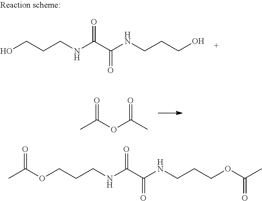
CC(OC(C)=O)=O.OCCCNC(C(NCCCO)=O)=O.C(CCNC(C(NCCCOC(C)=O)=O)=O)OC(C)=O
